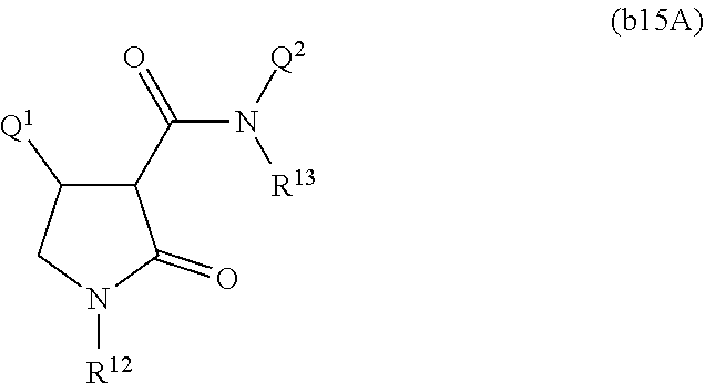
C1(C(N([R13])[Q2])=O)C([Q1])CN([R12])C1=O
